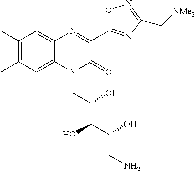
C1(C)=C(C)C=C2C(=C1)N=C(C1=NC(C[NMe2])=NO1)C(=O)N2CC(C(C(CN)O)O)O
